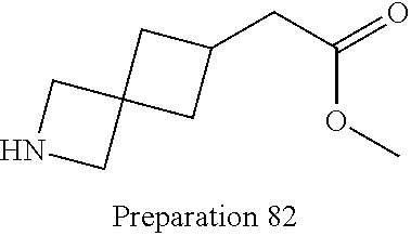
N1CC2(C1)CC(CC(OC)=O)C2
